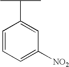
C1=CC=C([NO2])C=C1C(C)C
